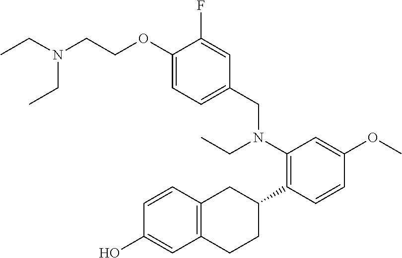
C1(O)=CC2=C(C=C1)CC(C1=C(N(CC3=CC=C(OCCN(CC)CC)C(F)=C3)CC)C=C(OC)C=C1)CC2
